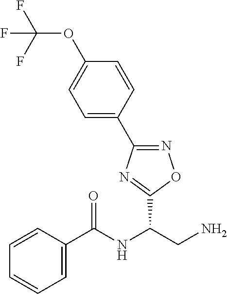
C1=C(C(=O)NC(CN)C2=NC(C3=CC=C(OC(F)(F)F)C=C3)=NO2)C=CC=C1
